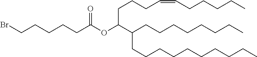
O(C(C(CCCCCCCC)CCCCCCCCCC)CCCC=CCCCCC)C(CCCCCBr)=O
